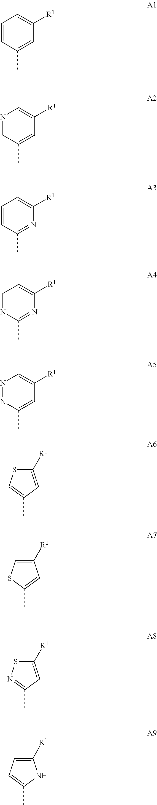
C1=CC(C)=CC([R1])=C1.N1=CC(C)=CC([R1])=C1.C1=CC(C)=NC([R1])=C1.C1=NC(C)=NC([R1])=C1.N1=NC(C)=CC([R1])=C1.C1([R1])=CC(C)=CS1.C1([R1])=CSC(C)=C1.C1([R1])=CC(C)=NS1.C1([R1])=CC=C(C)N1
